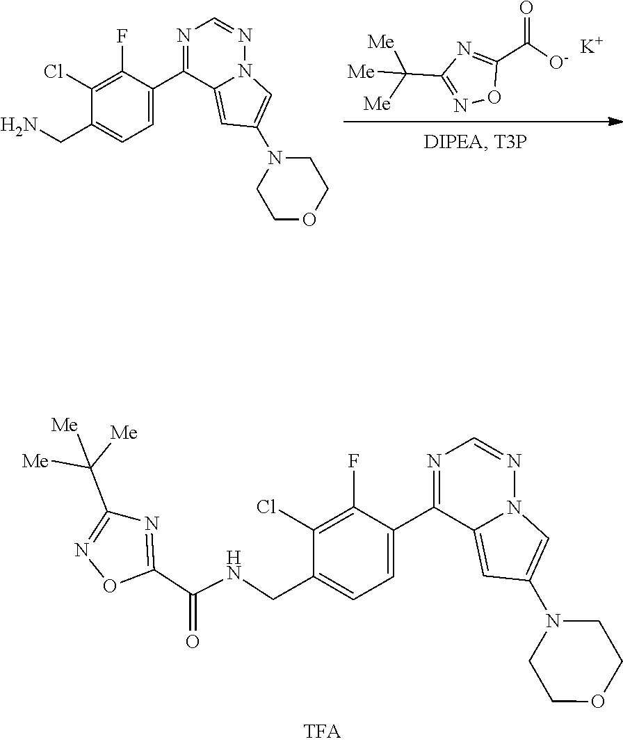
[K].C1(C(=O)[O-])=NC(C([Me])([Me])[Me])=NO1.N1(C2=CN3N=CN=C(C4=CC=C(CN)C(Cl)=C4F)C3=C2)CCOCC1.N1(C2=CN3N=CN=C(C4=CC=C(CNC(=O)C5=NC(C([Me])([Me])[Me])=NO5)C(Cl)=C4F)C3=C2)CCOCC1
